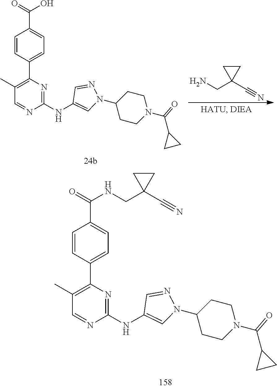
C1(C)=C(C2=CC=C(C(=O)NCC3(C#N)CC3)C=C2)N=C(NC2=CN(C3CCN(C(C4CC4)=O)CC3)N=C2)N=C1.NCC1(C#N)CC1.C1(C)=C(C2=CC=C(C(=O)O)C=C2)N=C(NC2=CN(C3CCN(C(C4CC4)=O)CC3)N=C2)N=C1
